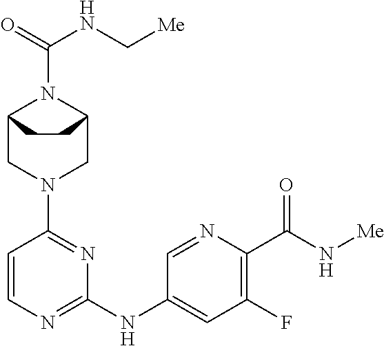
C12CN(C3=NC(NC4=CC(F)=C(C(N[Me])=O)N=C4)=NC=C3)CC(N1C(=O)NC[Me])CC2
